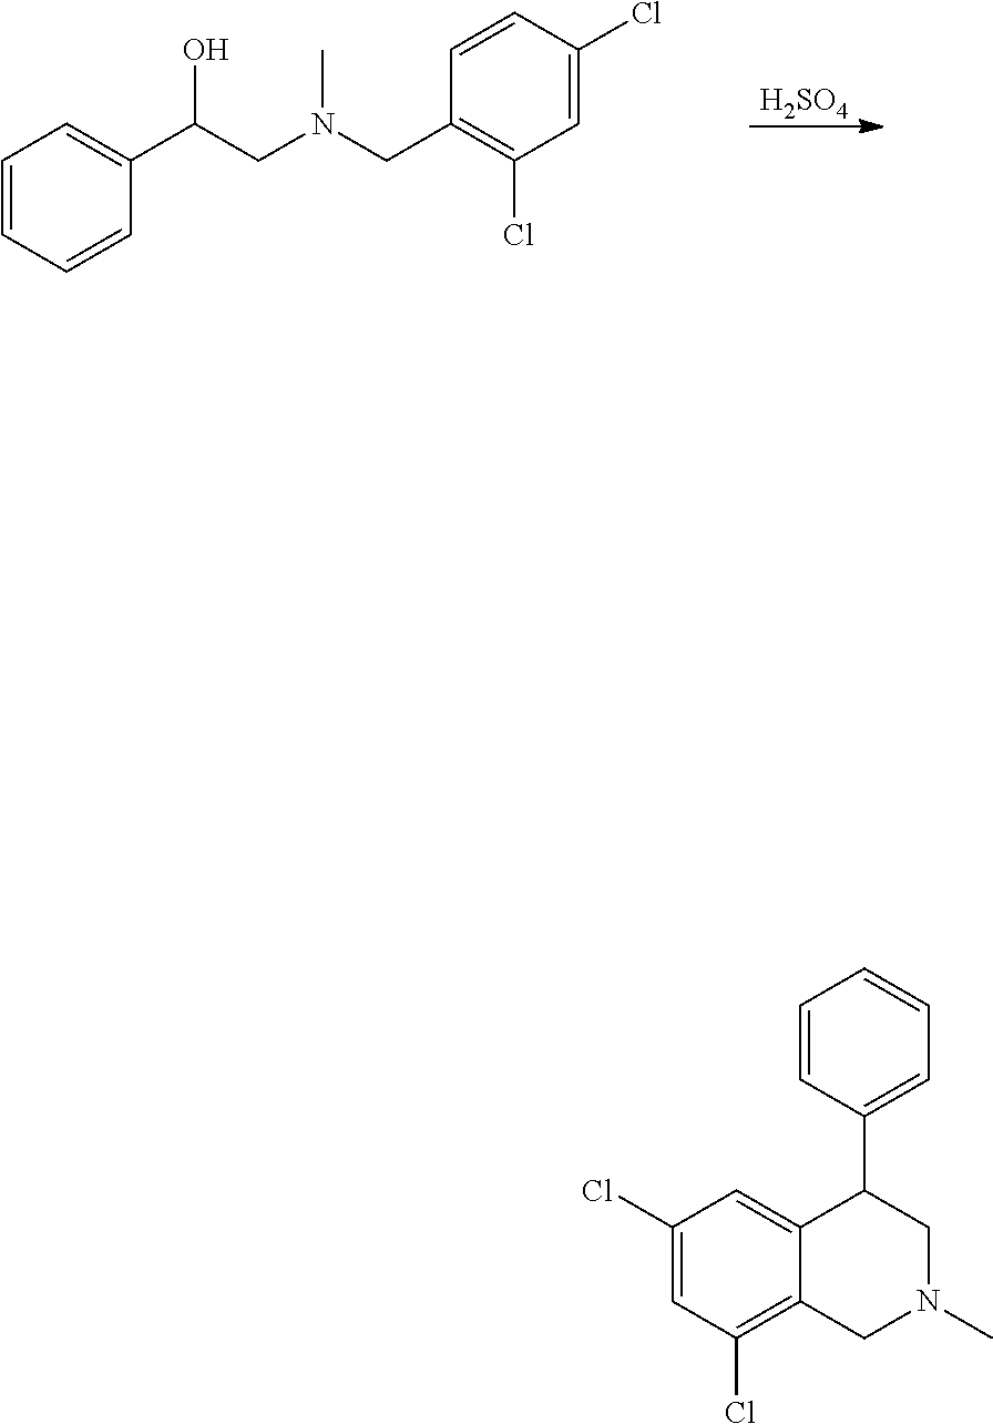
[H2SO4].C1=CC=CC(C(CN(CC2=C(Cl)C=C(Cl)C=C2)C)O)=C1.C1(Cl)=CC(Cl)=C2C(=C1)C(C1=CC=CC=C1)CN(C)C2
